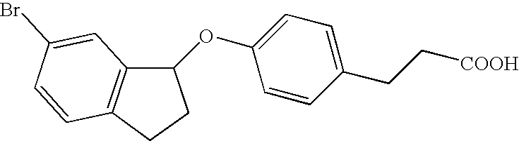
C1(CC[COOH])=CC=C(OC2C3=C(CC2)C=CC(Br)=C3)C=C1
